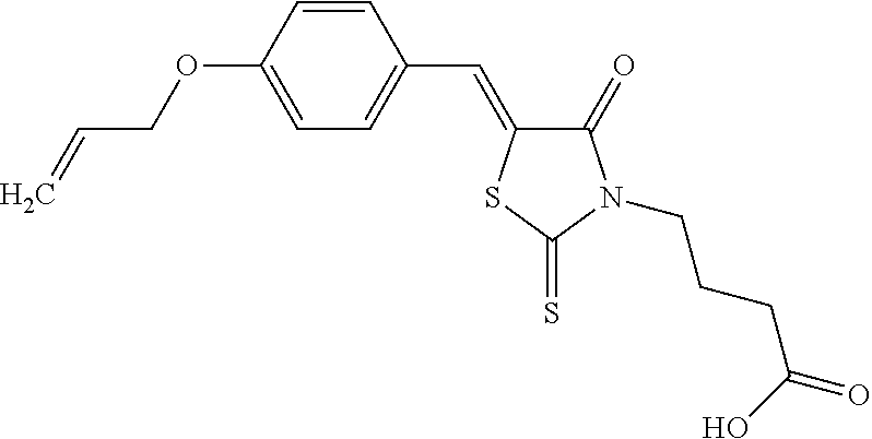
C1(OCC=C)=CC=C(C=C2C(=O)N(CCCC(=O)O)C(=S)S2)C=C1
